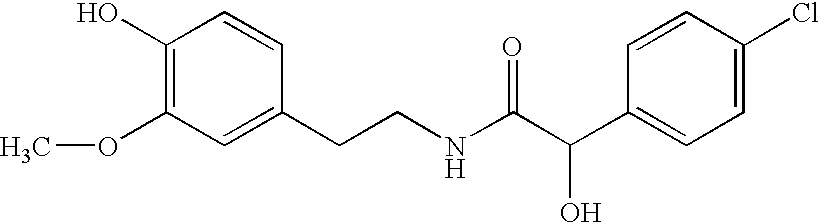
C1(O)=C(OC)C=C(CCNC(C(C2=CC=C(Cl)C=C2)O)=O)C=C1
